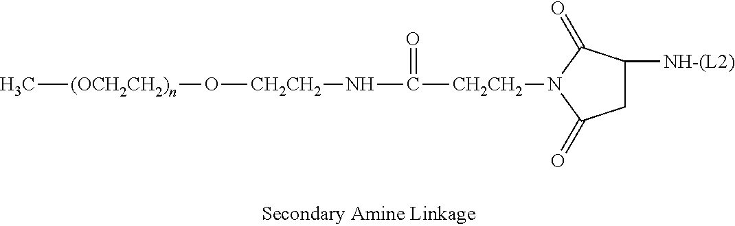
C[(OCH2CH2)n]O[CH2CH2]NC(=O)[CH2CH2]N1C(=O)C([NH-(L2)])CC1=O
